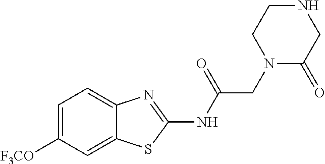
C1=C([F3CO])C=C2C(=C1)N=C(NC(CN1C(=O)CNCC1)=O)S2
